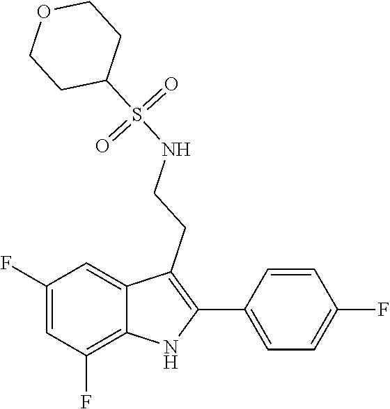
S(=O)(C1CCOCC1)(=O)NCCC1=C(C2=CC=C(F)C=C2)NC2=C(F)C=C(F)C=C12
